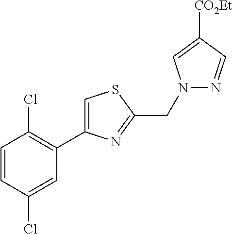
C1=CC(Cl)=CC(C2=CSC(CN3N=CC([CO2Et])=C3)=N2)=C1Cl
